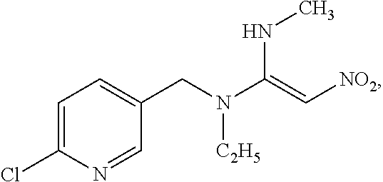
C1=C(Cl)N=CC(CN(C(=C[NO2])NC)[C2H5])=C1
